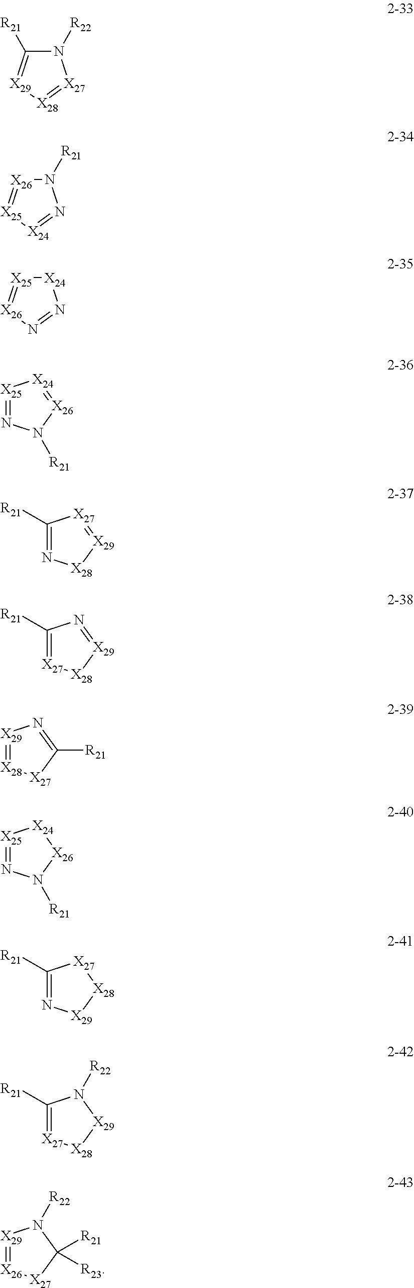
N1([R22])C([R21])=[X29][X28]=[X27]1.N1([R21])[X26]=[X25][X24]=N1.[X24]1[X25]=[X26]N=N1.[X24]1=[X26]N([R21])N=[X25]1.[X27]1=[X29][X28]N=C1[R21].N1=[X29][X28][X27]=C1[R21].N1=C([R21])[X27][X28]=[X29]1.[X24]1[X25]=NN([R21])[X26]1.[X27]1C([R21])=N[X29][X28]1.N1([R22])C([R21])=[X27][X28][X29]1.N1([R22])[X29]=[X26][X27]C1([R21])[R23]
